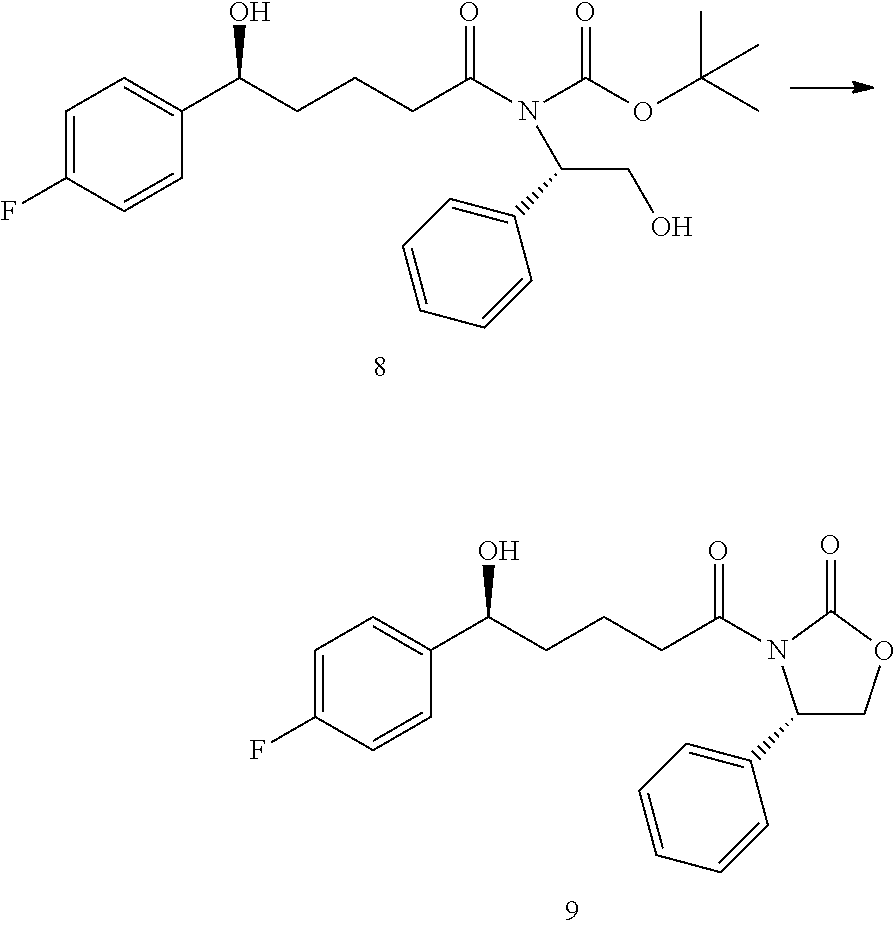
C1=C(F)C=CC(C(O)CCCC(N(C(CO)C2=CC=CC=C2)C(OC(C)(C)C)=O)=O)=C1.C1=C(F)C=CC(C(O)CCCC(=O)N2C(C3=CC=CC=C3)COC2=O)=C1
